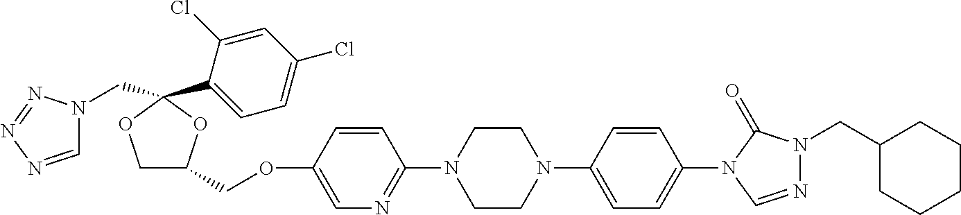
C1OC(C2=CC=C(Cl)C=C2Cl)(CN2C=NN=N2)OC1COC1=CN=C(N2CCN(C3=CC=C(N4C(=O)N(CC5CCCCC5)N=C4)C=C3)CC2)C=C1
